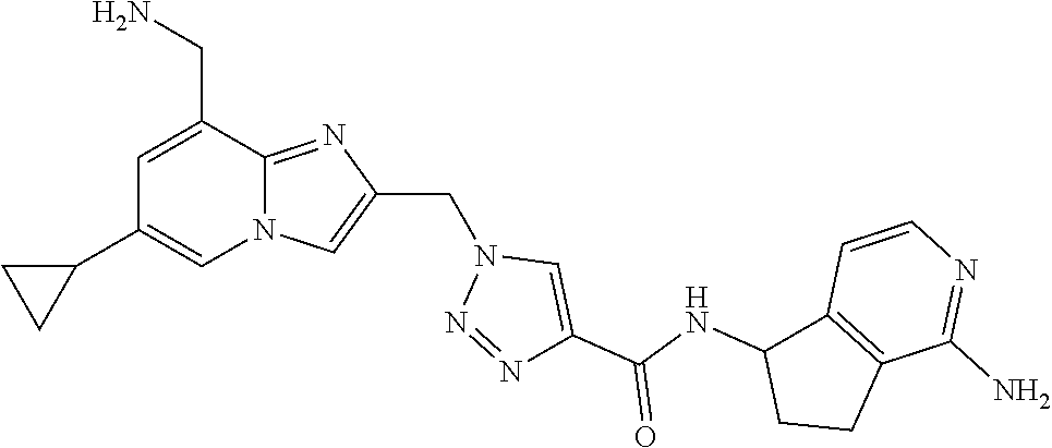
N12C(=NC(CN3N=NC(C(NC4CCC5=C4C=CN=C5N)=O)=C3)=C1)C(CN)=CC(C1CC1)=C2
